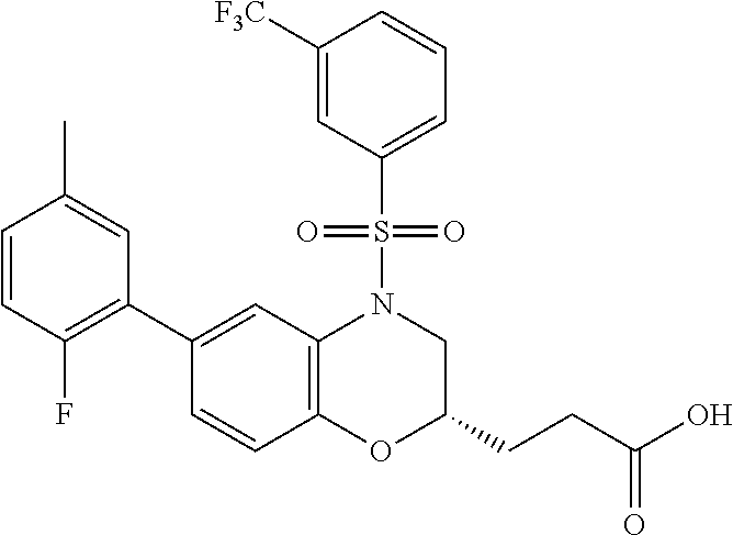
C1(C2=C(F)C=CC(C)=C2)=CC2=C(C=C1)OC(CCC(O)=O)CN2S(=O)(=O)C1=CC=CC([F3C])=C1
